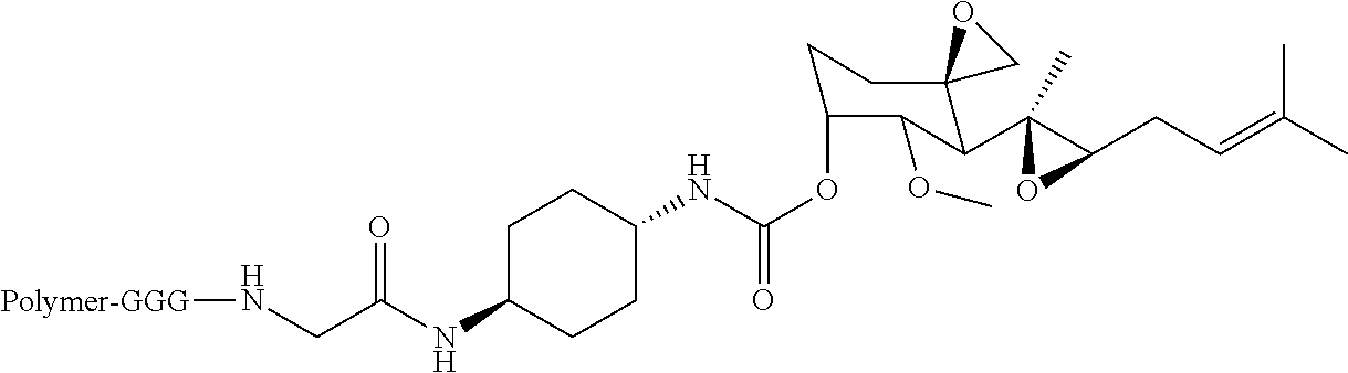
C1C(NC(CN[Polymer-GGG])=O)CCC(NC(OC2CCC3(C(C4(C)C(CC=C(C)C)O4)C2OC)CO3)=O)C1
